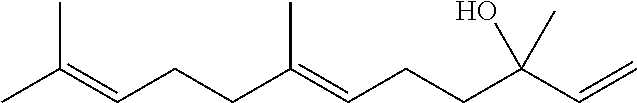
CC(=CCCC(=CCCC(C=C)(O)C)C)C
